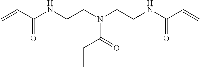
C=CC(NCCN(CCNC(C=C)=O)C(=O)C=C)=O
